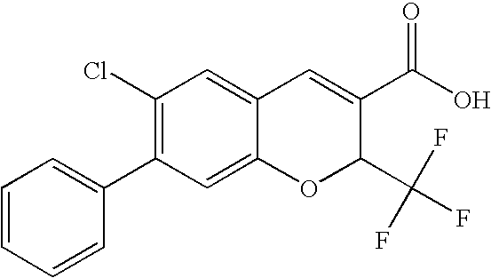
C1(Cl)=C(C2=CC=CC=C2)C=C2C(=C1)C=C(C(=O)O)C(C(F)(F)F)O2
